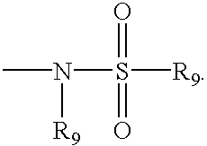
CN([R9])S(=O)(=O)[R9]
